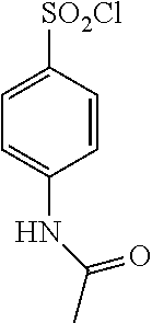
C1=C([SO2Cl])C=CC(NC(C)=O)=C1
